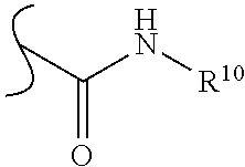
CC(N[R10])=O
